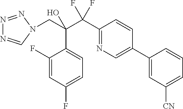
C1(C(C(CN2C=NN=N2)(O)C2=CC=C(F)C=C2F)(F)F)=NC=C(C2=CC([CN])=CC=C2)C=C1
